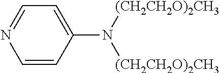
C1=CC(N([(CH2CH2O)2CH3])[(CH2CH2O)2CH3])=CC=N1
